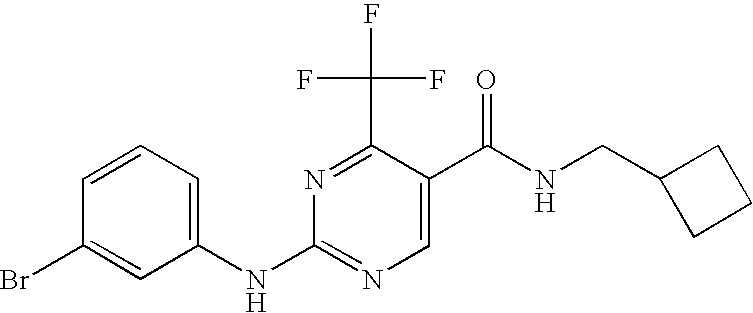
C1(Br)=CC(NC2=NC=C(C(NCC3CCC3)=O)C(C(F)(F)F)=N2)=CC=C1
